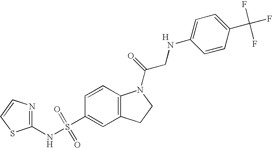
C1(NS(C2=CC3=C(C=C2)N(C(=O)CNC2=CC=C(C(F)(F)F)C=C2)CC3)(=O)=O)=NC=CS1.[H]
